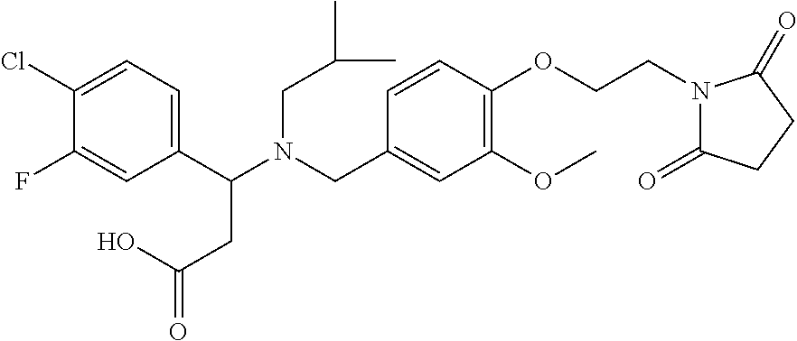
N(CC1=CC(OC)=C(OCCN2C(=O)CCC2=O)C=C1)(C(C1=CC=C(Cl)C(F)=C1)CC(=O)O)CC(C)C
